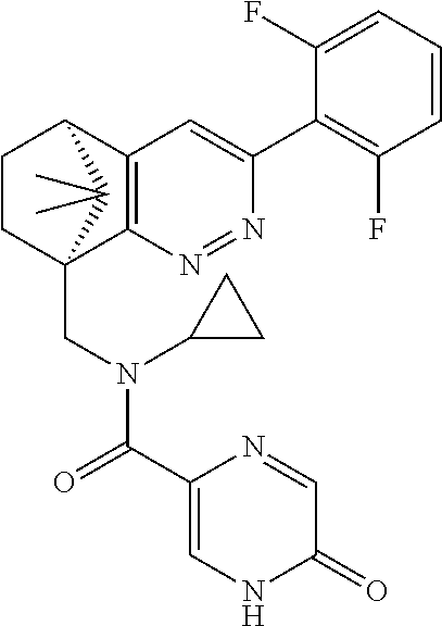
N1=NC2=C(C=C1C1=C(F)C=CC=C1F)C1CCC2(CN(C(=O)C2=CNC(=O)C=N2)C2CC2)C1(C)C
